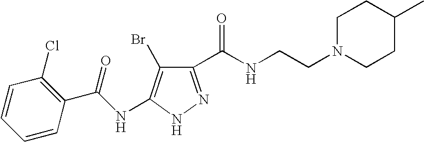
C1(C(NCCN2CCC(C)CC2)=O)=NNC(NC(C2=C(Cl)C=CC=C2)=O)=C1Br
